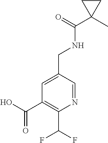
C1=C(CNC(C2(C)CC2)=O)C=NC(C(F)F)=C1C(=O)O
